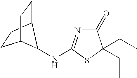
C1(=O)N=C(NC2C3CCC2CC3)SC1(CC)CC
